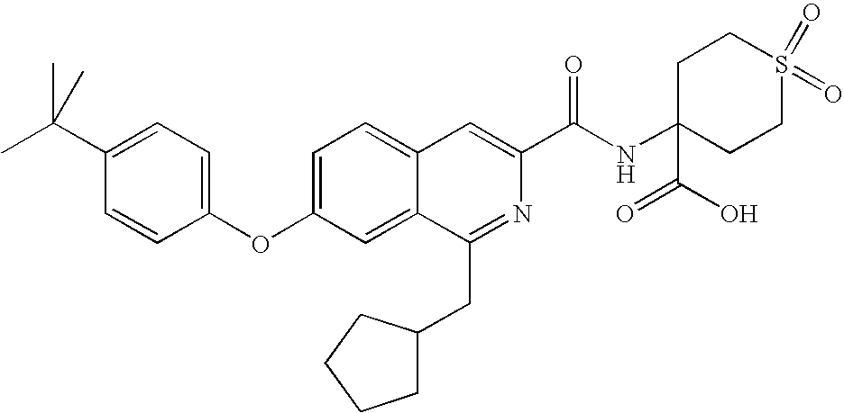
C1=C2C(=CC(OC3=CC=C(C(C)(C)C)C=C3)=C1)C(CC1CCCC1)=NC(C(NC1(C(O)=O)CCS(=O)(=O)CC1)=O)=C2
